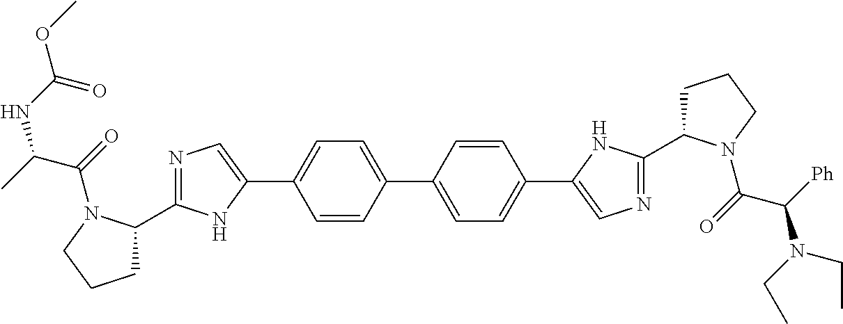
C1=CC(C2=CC=C(C3=CN=C(C4CCCN4C(=O)C([Ph])N(CC)CC)N3)C=C2)=CC=C1C1=CN=C(C2CCCN2C(=O)C(C)NC(OC)=O)N1
